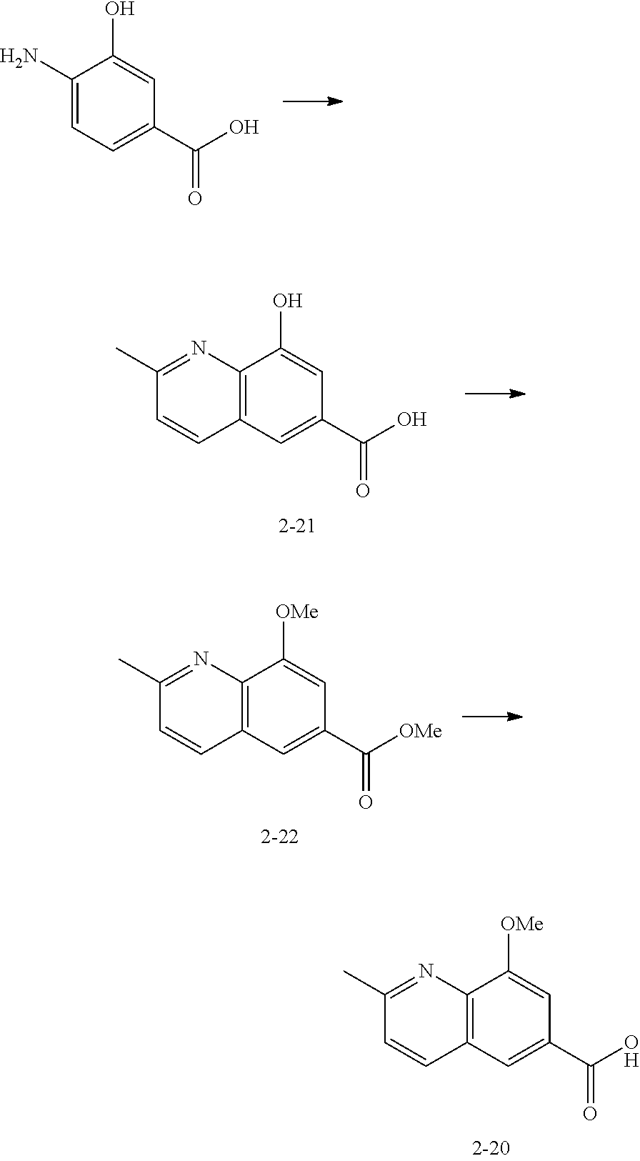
C1(N)=CC=C(C(O)=O)C=C1O.C12=C(C=C(C(O)=O)C=C1O)C=CC(C)=N2.C12=C(C=C(C(O)=O)C=C1[OMe])C=CC(C)=N2.C12=C(C=C(C([OMe])=O)C=C1[OMe])C=CC(C)=N2
